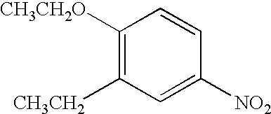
C1([CH3CH2O])=C([CH3CH2])C=C([NO2])C=C1
